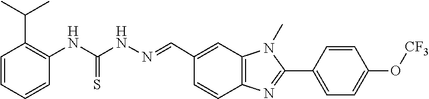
C1=CC(C2=NC3=C(N2C)C=C(C=NNC(NC2=C(C(C)C)C=CC=C2)=S)C=C3)=CC=C1O[CF3]
